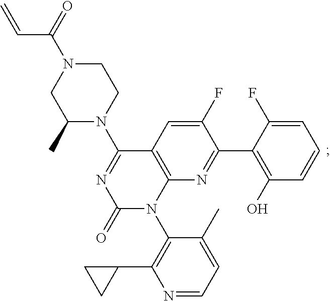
C1(F)=CC2=C(N=C1C1=C(O)C=CC=C1F)N(C1=C(C3CC3)N=CC=C1C)C(=O)N=C2N1CCN(C(=O)C=C)CC1C
